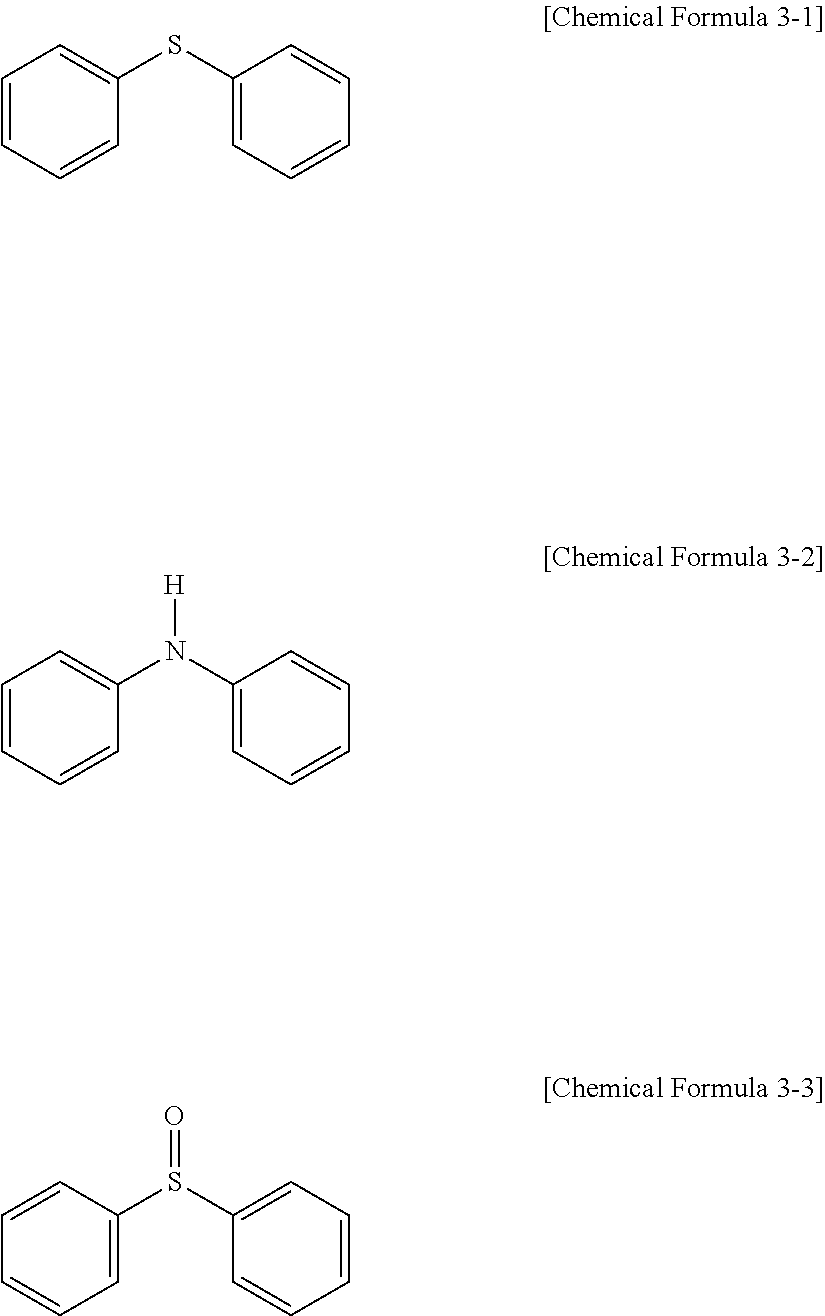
C1=CC=CC(SC2=CC=CC=C2)=C1.C1=CC=CC(N(C2=CC=CC=C2)[H])=C1.C1=CC(S(C2=CC=CC=C2)=O)=CC=C1
